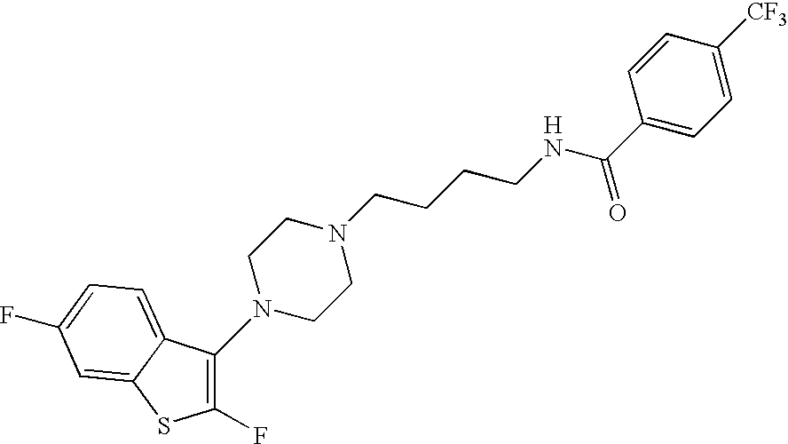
C1(F)=C(N2CCN(CCCCNC(C3=CC=C([CF3])C=C3)=O)CC2)C2=CC=C(F)C=C2S1.[H]
